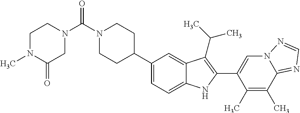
C(=O)(N1CCC(C2=CC=C3C(=C2)C(C(C)C)=C(C2=CN4C(=NC=N4)C(C)=C2C)N3)CC1)N1CCN(C)C(=O)C1
